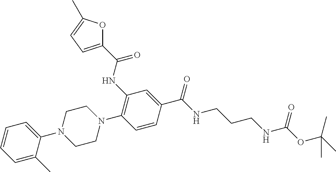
C1(C(NC2=C(N3CCN(C4=CC=CC=C4C)CC3)C=CC(C(NCCCNC(OC(C)(C)C)=O)=O)=C2)=O)=CC=C(C)O1
